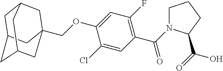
C1C2CC3CC(COC4=CC(F)=C(C(=O)N5CCCC5C(=O)O)C=C4Cl)(CC1C3)C2
